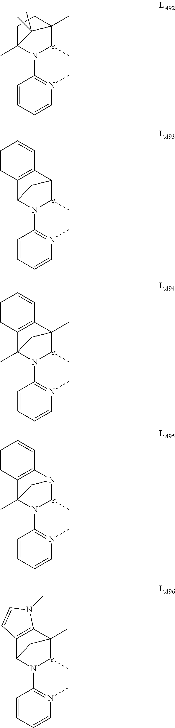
C1=CC=CN(C)=C1N1C(C)C2(C)CCC1(C)C2(C)C.C1=CC=CN(C)=C1N1C(C)C2C3=C(C1C2)C=CC=C3.C1=CC=CN(C)=C1N1C(C)C2(C)C3=C(C1(C)C2)C=CC=C3.C1=CC=CN(C)=C1N1C(C)N2C3=C(C1(C)C2)C=CC=C3.C1=CC=CN(C)=C1N1C(C)C2(C)C3=C(C1C2)C=CN3C
